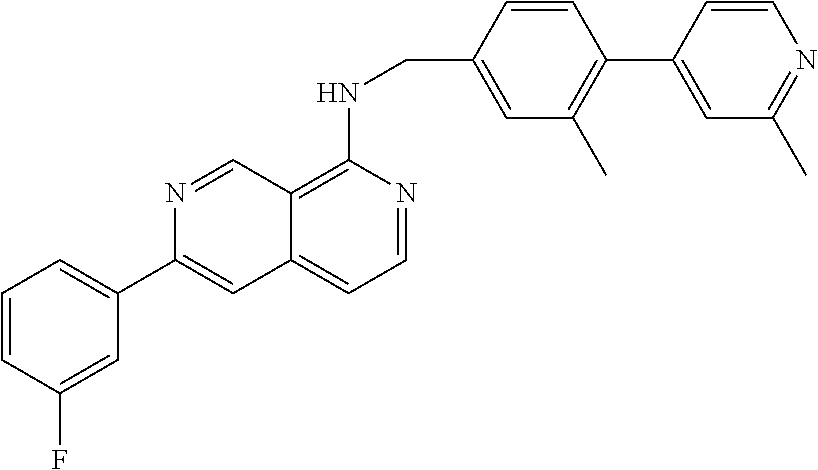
C1=CC(CNC2=C3C(=CC=N2)C=C(C2=CC=CC(F)=C2)N=C3)=CC(C)=C1C1=CC(C)=NC=C1
